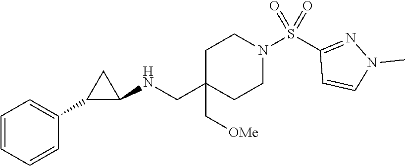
C1=CC=CC(C2C(NCC3(C[OMe])CCN(S(C4=NN(C)C=C4)(=O)=O)CC3)C2)=C1
